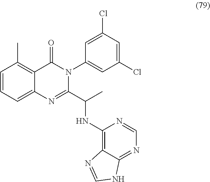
C1=CC=C2C(=C1C)C(=O)N(C1=CC(Cl)=CC(Cl)=C1)C(C(NC1=C3C(=NC=N1)NC=N3)C)=N2
